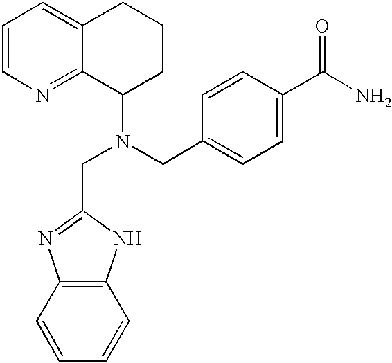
C1=CN=C2C(=C1)CCCC2N(CC1=NC2=C(N1)C=CC=C2)CC1=CC=C(C(N)=O)C=C1
